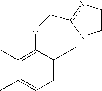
C1=C2C(=C(C)C(C)=C1)OCC1=NCCN12
